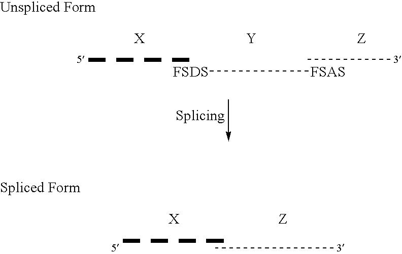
[FSDS][FSAS].[Y].[Z]
